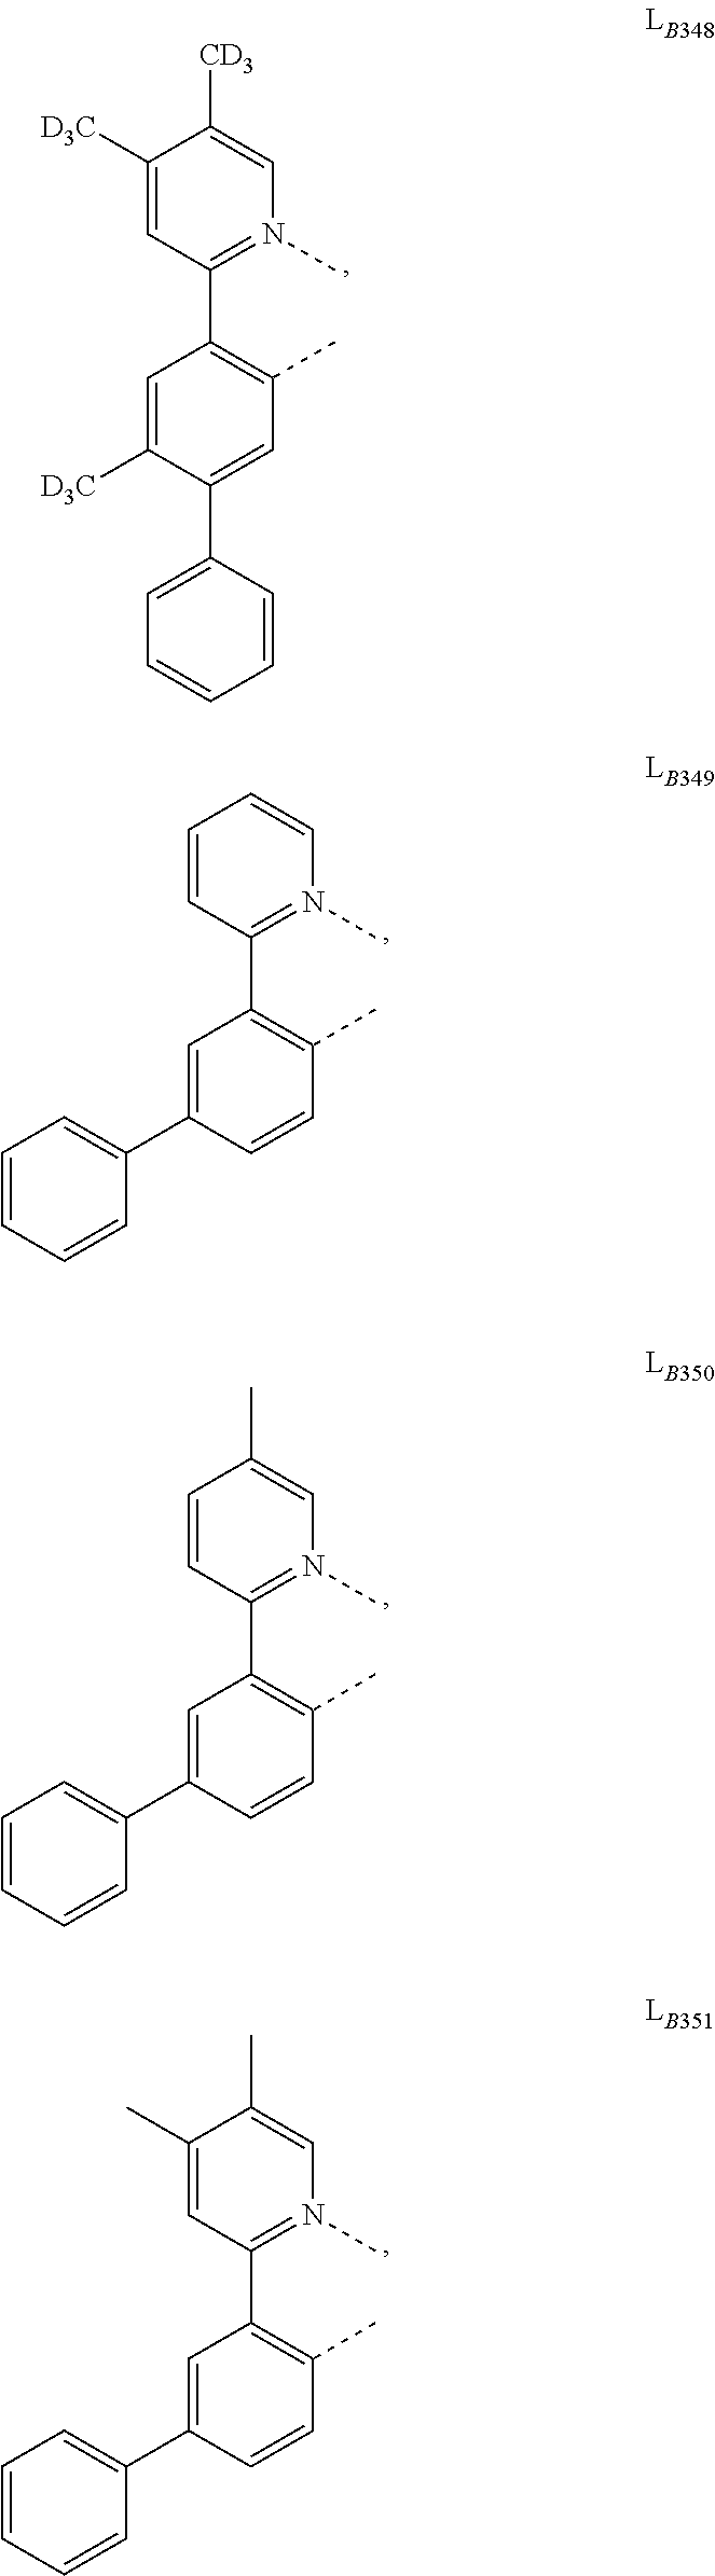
C1(C2=C(C)C=C(C3=CC=CC=C3)C([D3C])=C2)=N(C)C=C([CD3])C([D3C])=C1.C1(C2=C(C)C=CC(C3=CC=CC=C3)=C2)=N(C)C=CC=C1.C1(C2=C(C)C=CC(C3=CC=CC=C3)=C2)=N(C)C=C(C)C=C1.C1(C2=C(C)C=CC(C3=CC=CC=C3)=C2)=N(C)C=C(C)C(C)=C1
